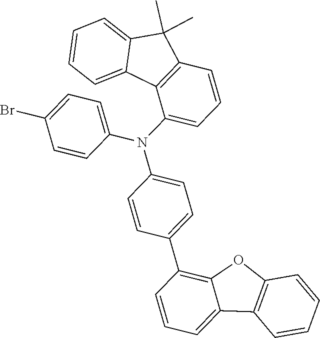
C12=CC=CC(C3=CC=C(N(C4=CC=CC5=C4C4=CC=CC=C4C5(C)C)C4=CC=C(Br)C=C4)C=C3)=C1OC1=C2C=CC=C1
